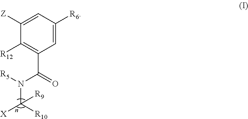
C1=C([R6])C=C([Z])C([R12])=C1C(N(C([X])([R10])[R9])[R5])=O
